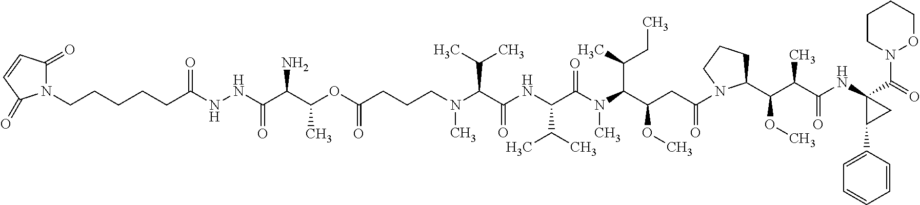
N1(CCCCCC(NNC(C(C(OC(CCCN(C(C(NC(C(N(C(C(CC(=O)N2CCCC2C(C(C(NC2(C(=O)N3CCCCO3)CC2C2=CC=CC=C2)=O)C)OC)OC)C(C)CC)C)=O)C(C)C)=O)C(C)C)C)=O)C)N)=O)=O)C(=O)C=CC1=O
